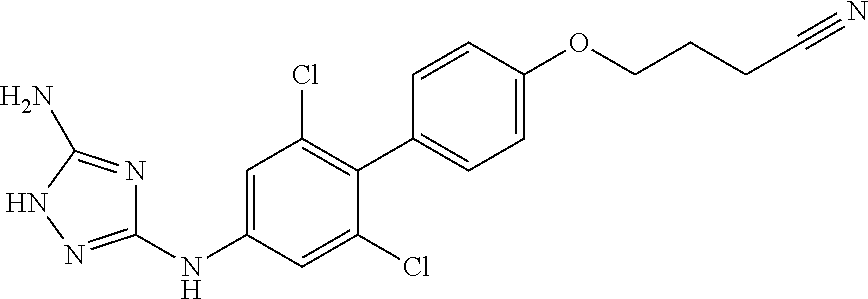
N(C1=CC(Cl)=C(C2=CC=C(OCCCC#N)C=C2)C(Cl)=C1)C1=NNC(N)=N1
